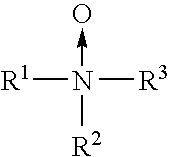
[R1]N([R3])(->O)[R2]
